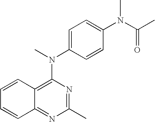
C1=CC2=C(N(C)C3=CC=C(N(C(C)=O)C)C=C3)N=C(C)N=C2C=C1
